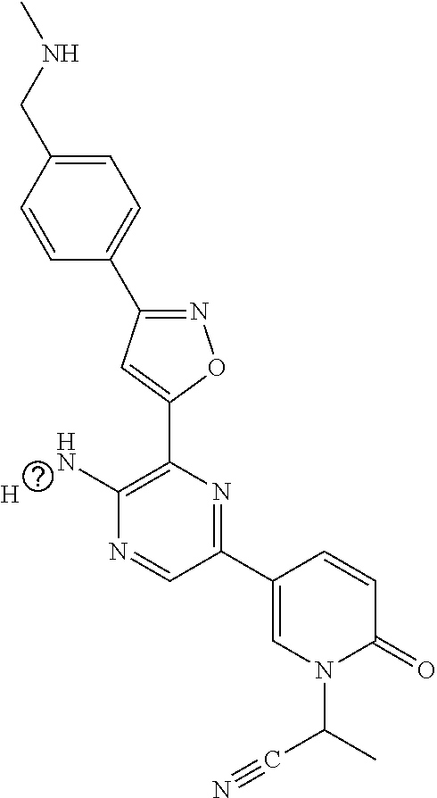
C1=CC(CNC)=CC=C1C1=NOC(C2=C(N)N=CC(C3=CN(C(C#N)C)C(=O)C=C3)=N2)=C1.[H]
